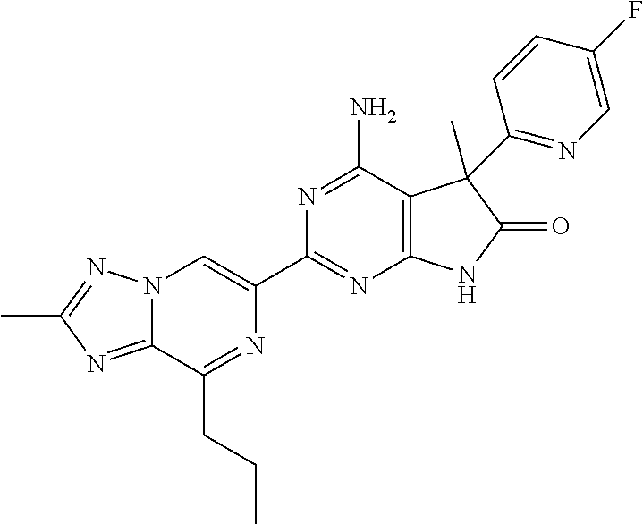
C12=NC(C)=NN1C=C(C1=NC3=C(C(N)=N1)C(C)(C1=NC=C(F)C=C1)C(=O)N3)N=C2CCC
